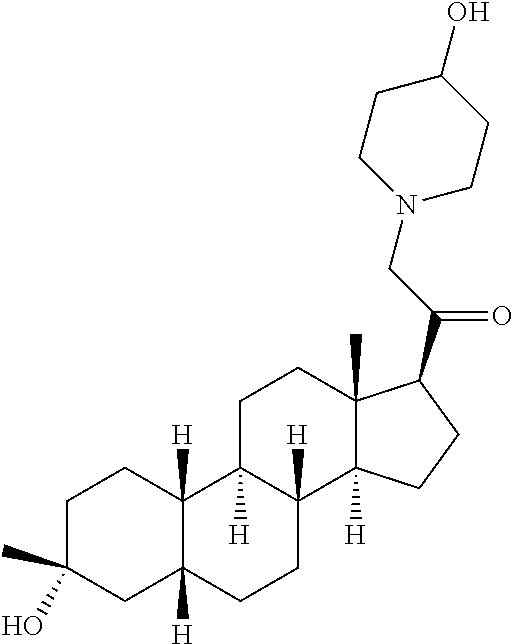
C1C(O)(C)CC2([H])C([H])(C1)C1([H])C([H])(CC2)C2([H])C(C)(CC1)C(C(CN1CCC(O)CC1)=O)CC2
